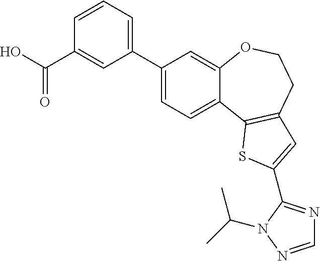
C1(C2=CC=CC(C(O)=O)=C2)=CC=C2C(=C1)OCCC1=C2SC(C2=NC=NN2C(C)C)=C1
